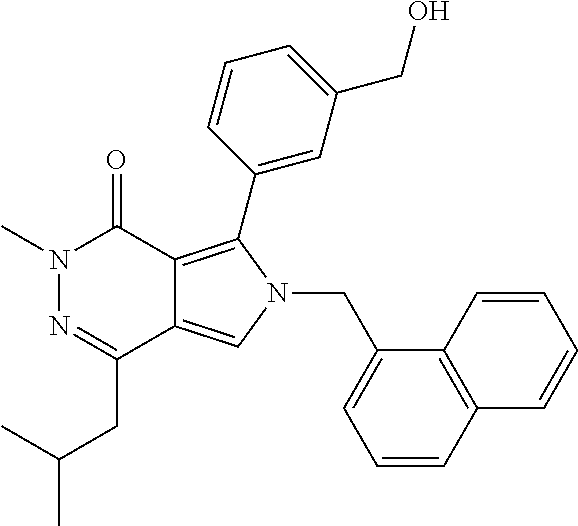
CN1N=C(CC(C)C)C2=CN(CC3=CC=CC4=C3C=CC=C4)C(C3=CC(CO)=CC=C3)=C2C1=O
